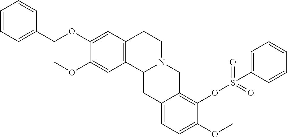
C1(OC)=CC2=C(C=C1OCC1=CC=CC=C1)CCN1C2CC2=CC=C(OC)C(OS(=O)(C3=CC=CC=C3)=O)=C2C1
